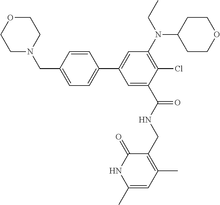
C1N(CC2=CC=C(C3=CC(N(CC)C4CCOCC4)=C(Cl)C(C(NCC4=C(C)C=C(C)NC4=O)=O)=C3)C=C2)CCOC1
